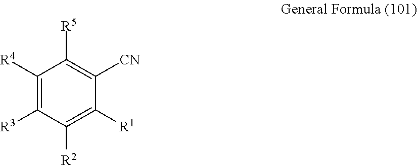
C1([R4])=C([R3])C([R2])=C([R1])C([CN])=C1[R5]
